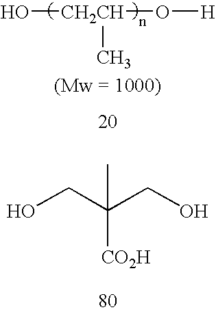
O[CH2CH](O[H])C.OCC(CO)(C)[CO2H]
